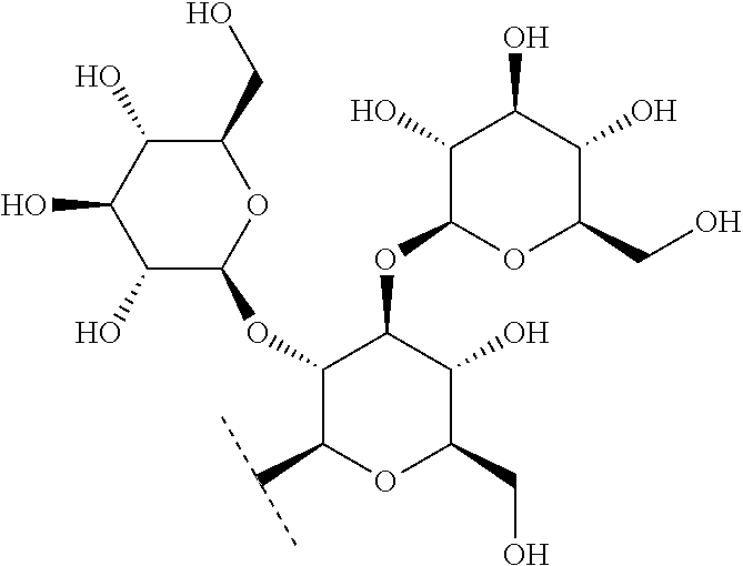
C1(O)C(OC2C(C(C)C)OC(CO)C(O)C2OC2OC(CO)C(O)C(O)C2O)OC(CO)C(O)C1O
